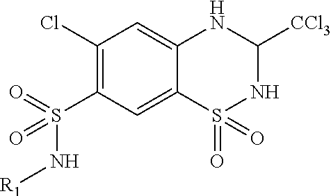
C1(Cl)=C(S(=O)(N[R1])=O)C=C2C(=C1)NC([CCl3])NS2(=O)=O
